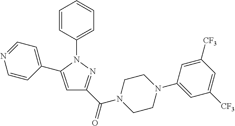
C1=CC(N2C(C3=CC=NC=C3)=CC(C(N3CCN(C4=CC([CF3])=CC([CF3])=C4)CC3)=O)=N2)=CC=C1
